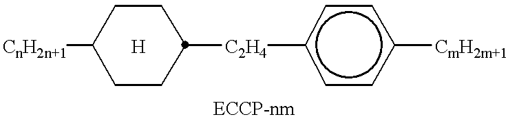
[CnH2n+1]C1CCC([C2H4]c2ccc([CmH2m+1])cc2)CC1.[H]
